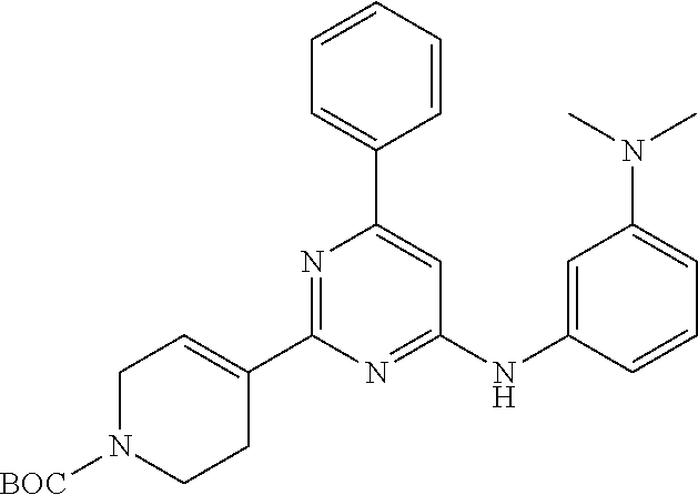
C1=C(C2=CC(NC3=CC(N(C)C)=CC=C3)=NC(C3=CCN([BOC])CC3)=N2)C=CC=C1
